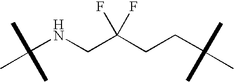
C(NCC(CCC(C)(C)C)(F)F)(C)(C)C
